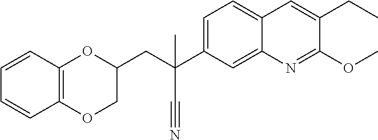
C1=C(C(CC2OC3=C(OC2)C=CC=C3)(C#N)C)C=C2C(=C1)C=C(CC)C(OC)=N2
